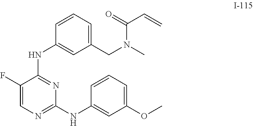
C1=CC(NC2=NC(NC3=CC(OC)=CC=C3)=NC=C2F)=CC(CN(C)C(=O)C=C)=C1
